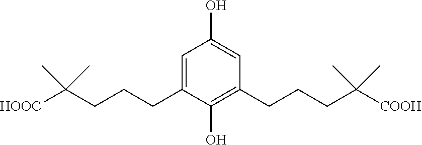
C1(O)=CC(CCCC(C)(C)[COOH])=C(O)C(CCCC(C)(C)[HOOC])=C1
